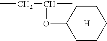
CCC(C)OC1CCCCC1.[H]
